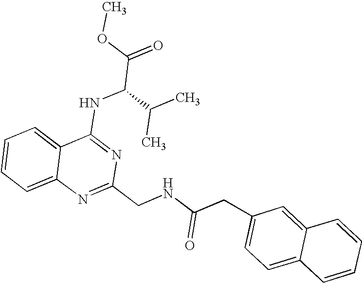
C12=CC=CC=C1N=C(CNC(CC1=CC=C3C(=C1)C=CC=C3)=O)N=C2NC(C(=O)OC)C(C)C
